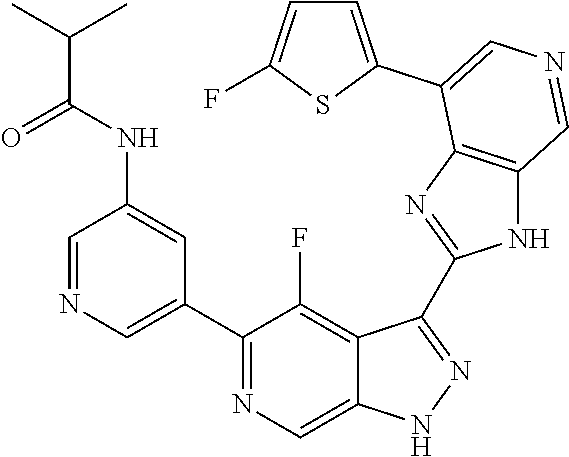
C1(C2=CN=CC(NC(C(C)C)=O)=C2)=NC=C2C(=C1F)C(C1=NC3=C(N1)C=NC=C3C1=CC=C(F)S1)=NN2
